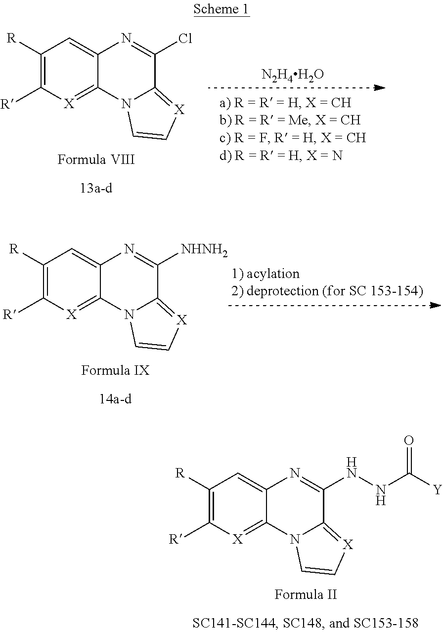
C1([R])=C([R])[X]=C2C(=C1)N=C(Cl)C1=[X]C=CN21.[N2H4H2O].C1([R])=C([R])[X]=C2C(=C1)N=C([NHNH2])C1=[X]C=CN21.C1([R])=C([R])[X]=C2C(=C1)N=C(NNC([Y])=O)C1=[X]C=CN21
